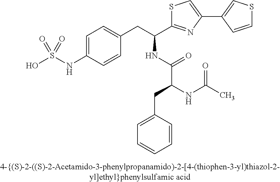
OS(NC1=CC=C(CC(C2=NC(C3=CSC=C3)=CS2)NC(C(NC(C)=O)CC2=CC=CC=C2)=O)C=C1)(=O)=O
